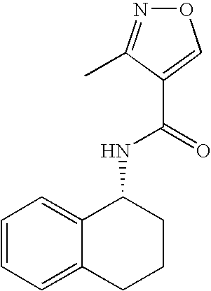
C12=CC=CC=C1CCCC2NC(=O)C1=CON=C1C
